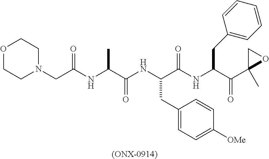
O1CCN(CC(NC(C(NC(C(NC(C(C2(C)OC2)=O)CC2=CC=CC=C2)=O)CC2=CC=C([OMe])C=C2)=O)C)=O)CC1.[(ONX-0914)]
